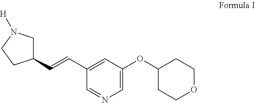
C1(OC2=CN=CC(C=CC3CN([H])CC3)=C2)CCOCC1
